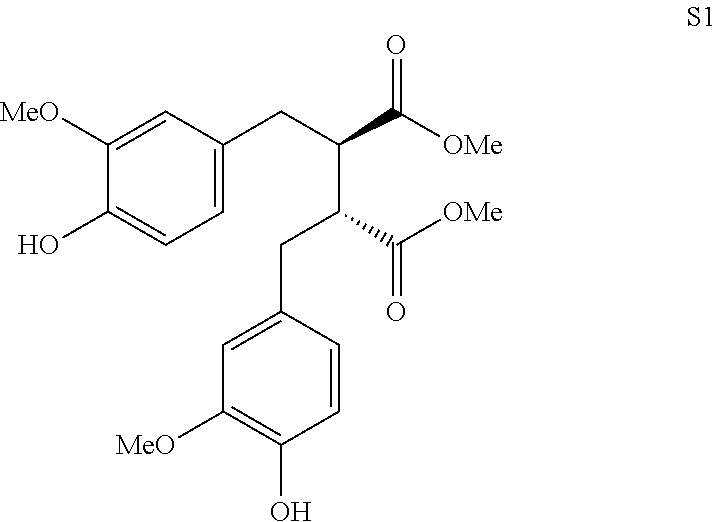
C1=C(CC(C(=O)[OMe])C(C(=O)[OMe])CC2=CC([MeO])=C(O)C=C2)C=C([MeO])C(O)=C1
